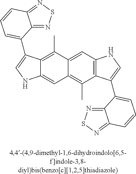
C12=CC3=C(C)C4=C(C=C3C(C)=C1C(C1=CC=CC3=NSN=C31)=CN2)NC=C4C1=CC=CC2=NSN=C21
